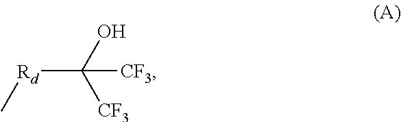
[Rd](C(O)([CF3])[CF3])C
